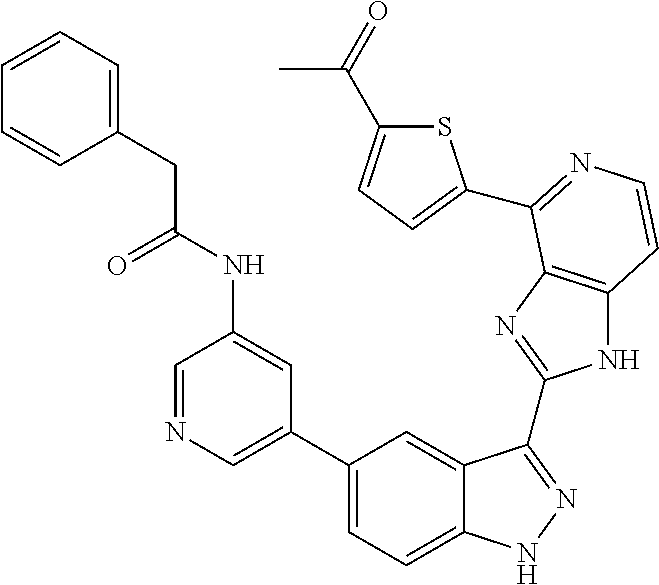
C1(C2=CN=CC(NC(=O)CC3=CC=CC=C3)=C2)=CC=C2C(=C1)C(C1=NC3=C(N1)C=CN=C3C1=CC=C(C(=O)C)S1)=NN2
